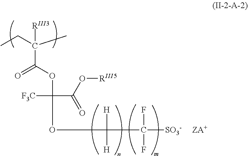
CCC(C)([RIII3])C(OC([F3C])(OC([H])([H])C([SO3-])(F)F)C(O[RIII5])=O)=O.[ZA+]
